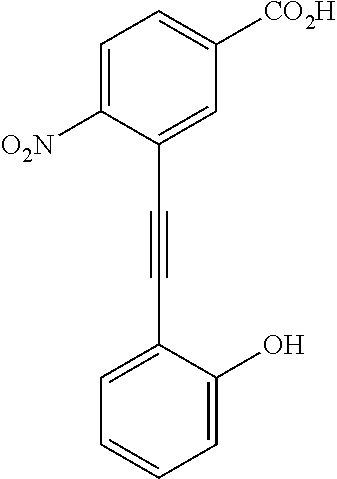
C1([O2N])=CC=C([CO2H])C=C1C#CC1=CC=CC=C1O
